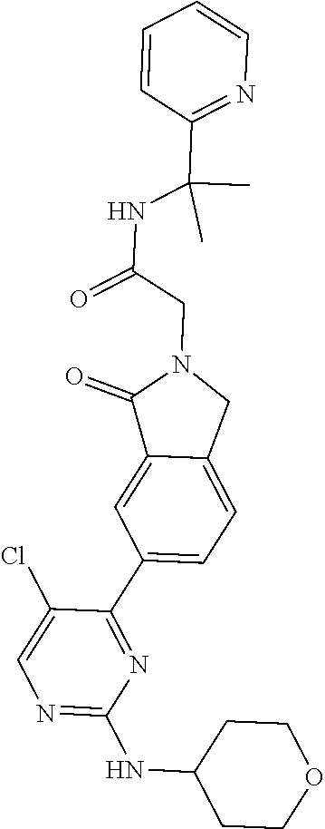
N1=C(NC2CCOCC2)N=C(C2=CC=C3C(=C2)C(=O)N(CC(NC(C2=NC=CC=C2)(C)C)=O)C3)C(Cl)=C1
